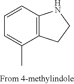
C1=CC2=C(C(C)=C1)CCN2
